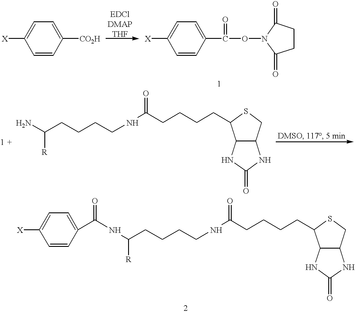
[X]C1=CC=C([CO2H])C=C1.[X]C1=CC=C(C(ON2C(=O)CCC2=O)=O)C=C1.C([R])(N)CCCCNC(=O)CCCCC1SCC2C1NC(=O)N2.[R]C(CCCCNC(=O)CCCCC1SCC2C1NC(=O)N2)NC(C1=CC=C([X])C=C1)=O
